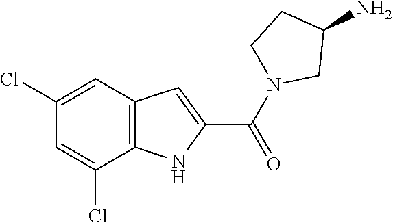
C12=C(C=C(Cl)C=C1Cl)C=C(C(N1CCC(N)C1)=O)N2
